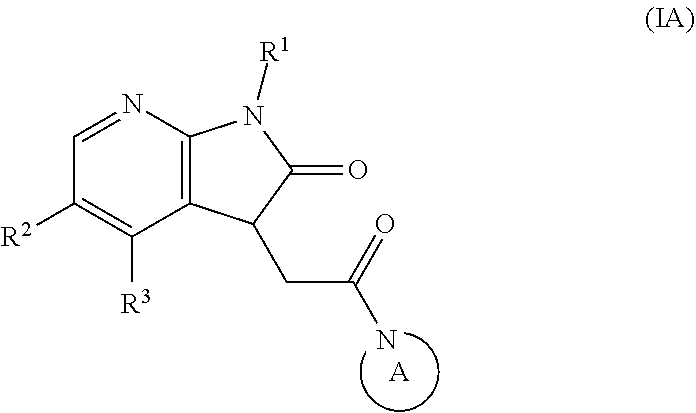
[A].C(C(=O)N)C1C2=C(N=CC([R2])=C2[R3])N([R1])C1=O
